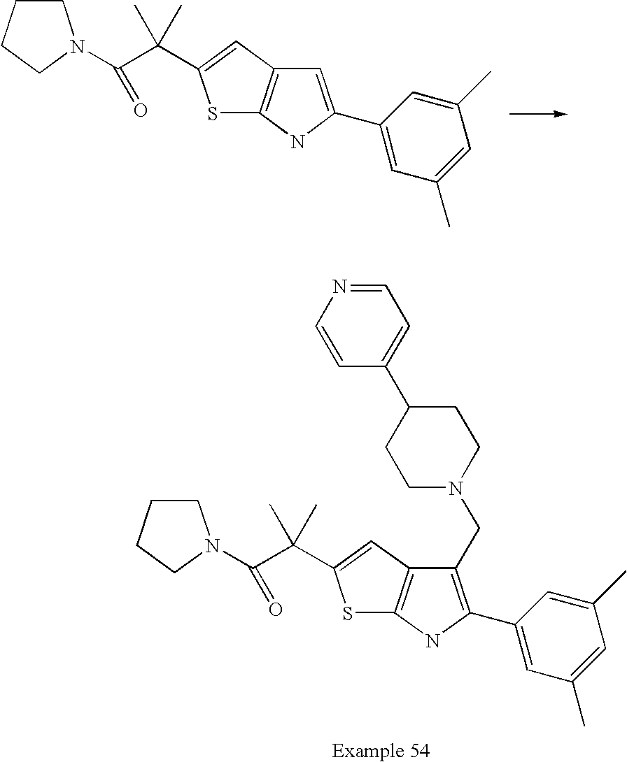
C1CCCN1C(C(C1=CC2=C(S1)NC(C1=CC(C)=CC(C)=C1)=C2)(C)C)=O.C1CCCN1C(C(C1=CC2=C(S1)NC(C1=CC(C)=CC(C)=C1)=C2CN1CCC(C2=CC=NC=C2)CC1)(C)C)=O
